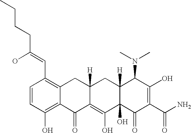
C1=CC(O)=C2C(=C1C=C(CCCC)O)CC1([H])C(=C(O)C3(O)C([H])(C1)C(N(C)C)C(O)=C(C(N)=O)C3=O)C2=O
